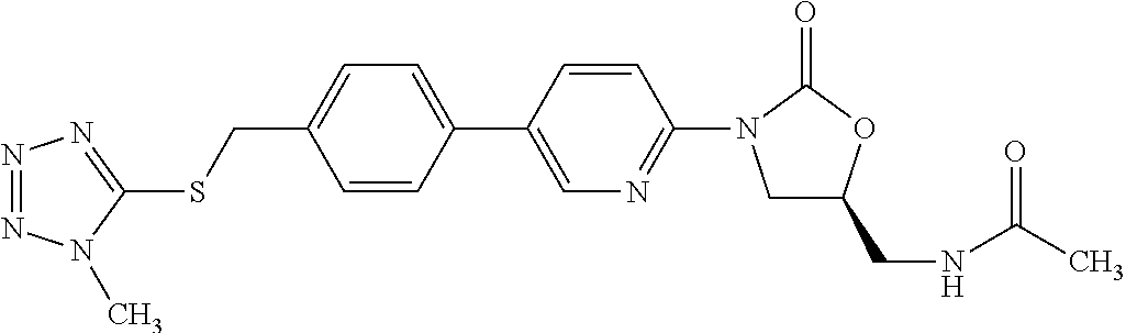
C(C1=CC=C(C2=CN=C(N3CC(CNC(C)=O)OC3=O)C=C2)C=C1)SC1=NN=NN1C
